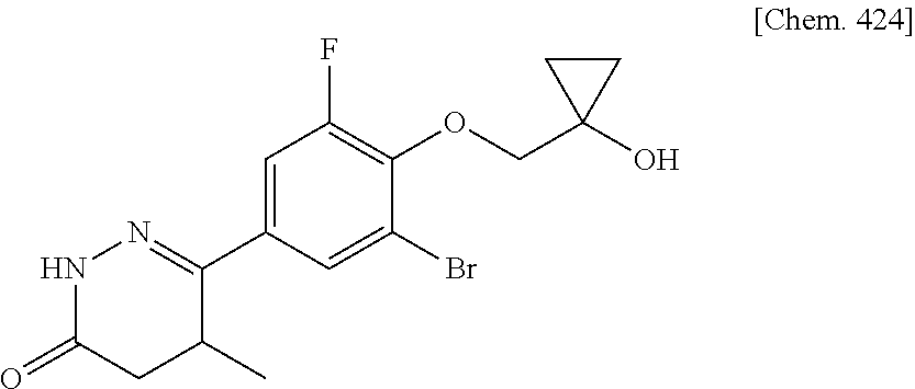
C1(C2=NNC(=O)CC2C)=CC(F)=C(OCC2(O)CC2)C(Br)=C1
